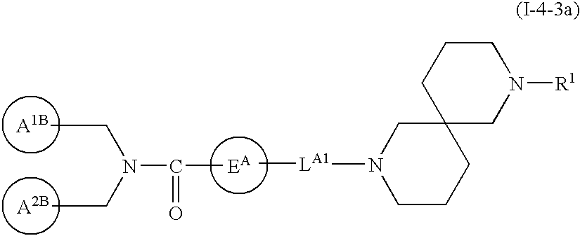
[A1B].[A2B].[EA].C(C)N(CC)C(C)=O.[LA1](C)N1CCCC2(C1)CN([R1])CCC2
